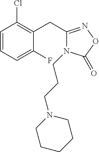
C1=CC=C(F)C(CC2=NOC(=O)N2CCCN2CCCCC2)=C1Cl
